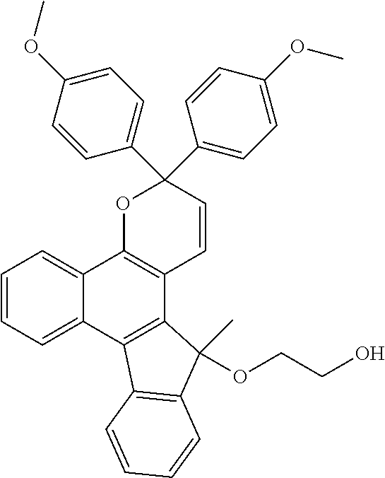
C1=CC=C2C(=C1)C1=C(C3=C2C2=C(C3(OCCO)C)C=CC=C2)C=CC(C2=CC=C(OC)C=C2)(C2=CC=C(OC)C=C2)O1
